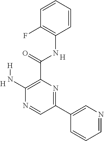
C1(N[H])=C(C(NC2=C(F)C=CC=C2)=O)N=C(C2=CN=CC=C2)C=N1.[H].[H]
